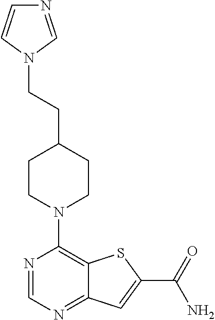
N1=CN=C2C(=C1N1CCC(CCN3C=NC=C3)CC1)SC(C(=O)N)=C2
